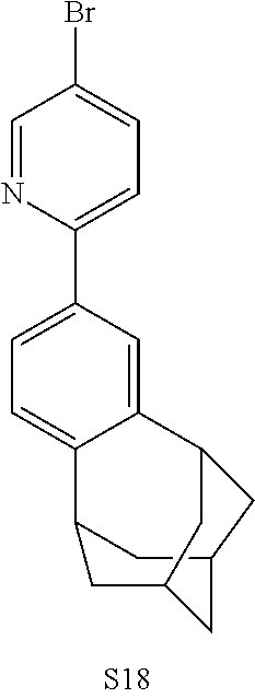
C1C2CC3CC(CC1C1=CC=C(C4=CC=C(Br)C=N4)C=C13)C2
